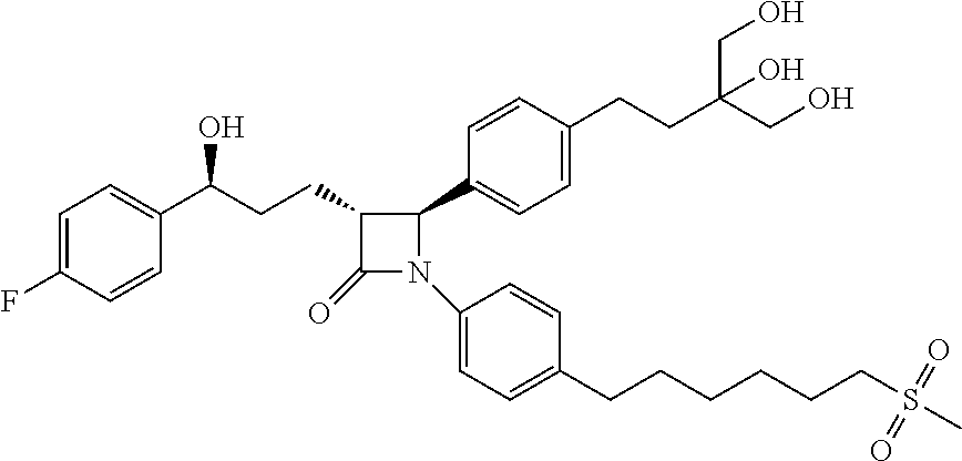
C1=C(F)C=CC(C(CCC2C(=O)N(C3=CC=C(CCCCCCS(C)(=O)=O)C=C3)C2C2=CC=C(CCC(CO)(CO)O)C=C2)O)=C1
